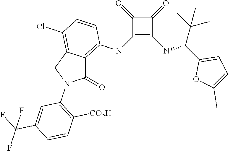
C1(NC2=C3C(=C(Cl)C=C2)CN(C2=C([CO2H])C=CC(C(F)(F)F)=C2)C3=O)=C(NC(C2=CC=C(C)O2)C(C)(C)C)C(=O)C1=O
